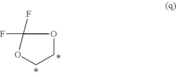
O1CCOC1(F)F
